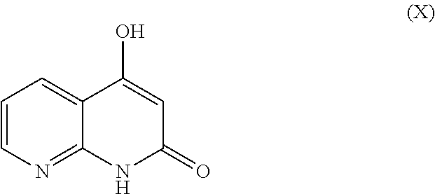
C1=CN=C2C(=C1)C(O)=CC(=O)N2
